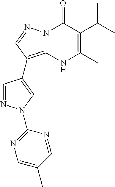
N12C(=C(C3=CN(C4=NC=C(C)C=N4)N=C3)C=N1)NC(C)=C(C(C)C)C2=O
